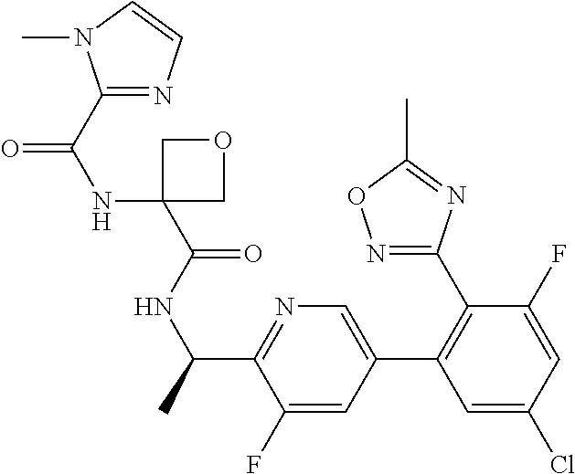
C(NC1(C(NC(C2=NC=C(C3=C(C4=NOC(C)=N4)C(F)=CC(Cl)=C3)C=C2F)C)=O)COC1)(=O)C1=NC=CN1C
